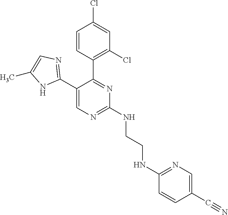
C1(C2=CN=C(NCCNC3=NC=C(C#N)C=C3)N=C2C2=C(Cl)C=C(Cl)C=C2)=NC=C(C)N1
